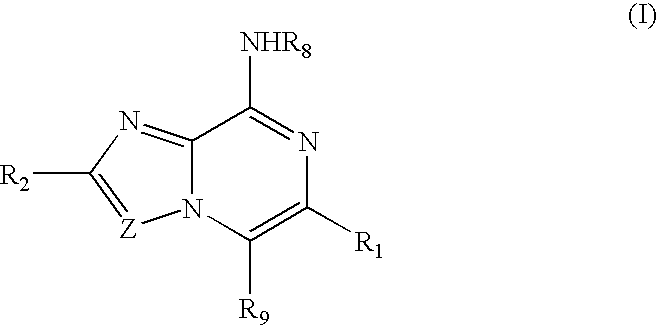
C12=NC([R2])=[Z]N1C([R9])=C([R1])N=C2[NHR8]
